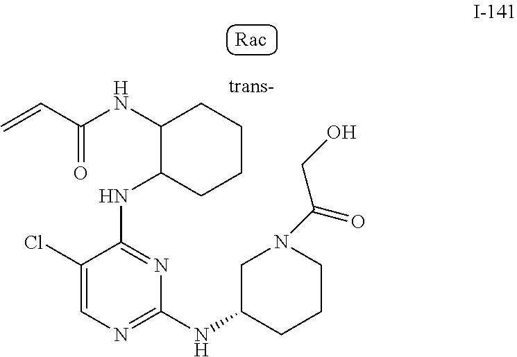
C1(Cl)=CN=C(NC2CCCN(C(=O)CO)C2)N=C1NC1CCCCC1NC(C=C)=O
